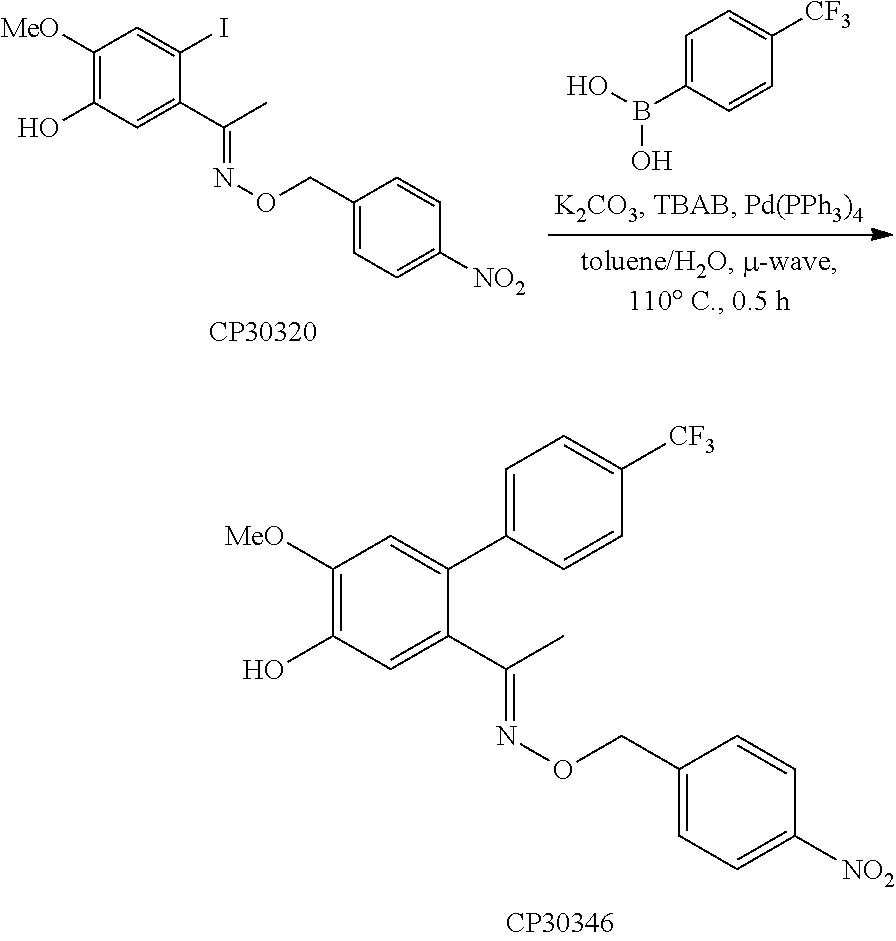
C1([MeO])=C(O)C=C(C(=NOCC2=CC=C([NO2])C=C2)C)C(C2=CC=C([CF3])C=C2)=C1.C1([MeO])=C(O)C=C(C(=NOCC2=CC=C([NO2])C=C2)C)C(I)=C1.OB(C1=CC=C([CF3])C=C1)O
